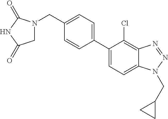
C1(CN2CC(=O)NC2=O)=CC=C(C2=CC=C3C(=C2Cl)N=NN3CC2CC2)C=C1
